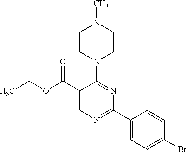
CCOC(C1=CN=C(C2=CC=C(Br)C=C2)N=C1N1CCN(C)CC1)=O
